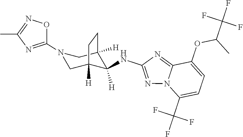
C1C2([H])C([H])(NC3=NN4C(=N3)C(OC(C(F)(F)F)C)=CC=C4C(F)(F)F)C([H])(CN1C1=NC(C)=NO1)CC2
